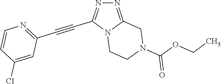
N12CCN(C(OCC)=O)CC1=NN=C2C#CC1=NC=CC(Cl)=C1
